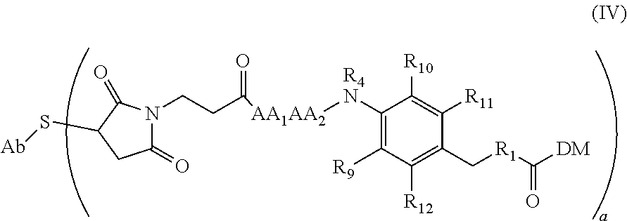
C1([R9])=C([R4N][AA1AA2]C(=O)CCN2C(=O)CC(S[Ab])C2=O)C([R10])=C([R11])C(C[R1]C([DM])=O)=C1[R12]
